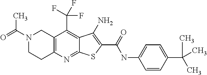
C12=NC3=C(C(C(F)(F)F)=C1C(N)=C(C(NC1=CC=C(C(C)(C)C)C=C1)=O)S2)CN(C(C)=O)CC3
